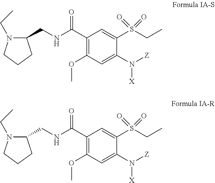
C1(C(NCC2N(CC)CCC2)=O)=C(OC)C=C(N([Z])[X])C(S(CC)(=O)=O)=C1.C1(C(NCC2N(CC)CCC2)=O)=C(OC)C=C(N([Z])[X])C(S(CC)(=O)=O)=C1
